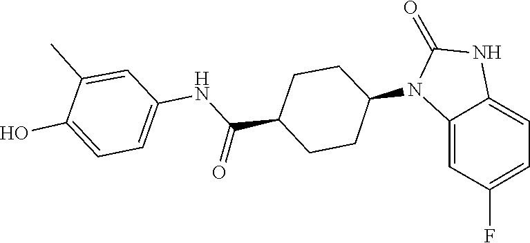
O=C1NC2=CC=C(F)C=C2N1C1CCC(C(NC2=CC=C(O)C(C)=C2)=O)CC1
